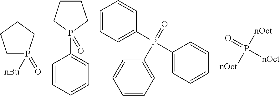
C1P(=O)([nBu])CCC1.C1CCP(C2=CC=CC=C2)(=O)C1.[nOct]P([nOct])(=O)[nOct].C1=CC=C(P(C2=CC=CC=C2)(=O)C2=CC=CC=C2)C=C1
